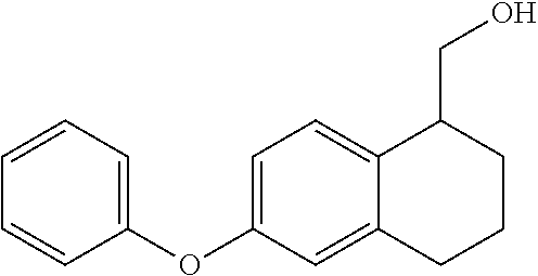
C1=CC(OC2=CC=C3C(=C2)CCCC3CO)=CC=C1
